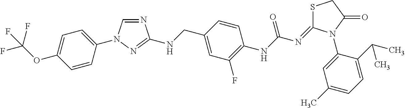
C1=CC(N2C=NC(NCC3=CC(F)=C(NC(N=C4SCC(=O)N4C4=CC(C)=CC=C4C(C)C)=O)C=C3)=N2)=CC=C1OC(F)(F)F
